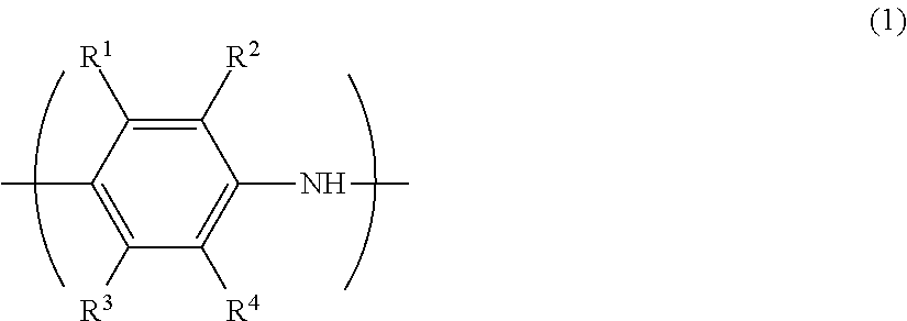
C1(NC)=C([R4])C([R3])=C(C)C([R1])=C1[R2]
